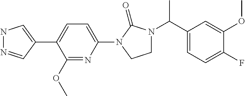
N1N=CC(C2=CC=C(N3C(=O)N(C(C4=CC=C(F)C(OC)=C4)C)CC3)N=C2OC)=C1
